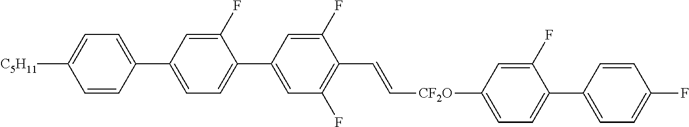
C1=C(C2=CC=C(C3=CC(F)=C(C=C[CF2O]C4=CC=C(C5=CC=C(F)C=C5)C(F)=C4)C(F)=C3)C(F)=C2)C=CC([C5H11])=C1
